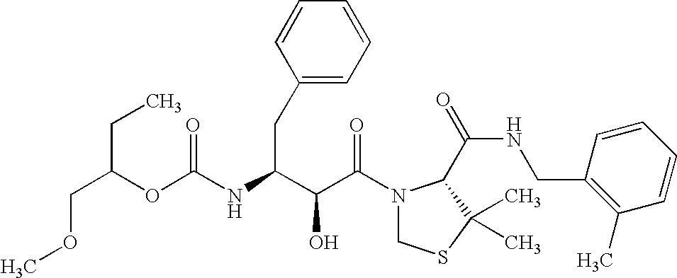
O(C(NC(C(C(N1CSC(C)(C)C1C(NCC1=C(C)C=CC=C1)=O)=O)O)CC1=CC=CC=C1)=O)C(CC)COC
